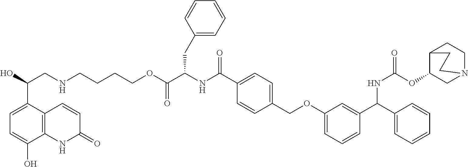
C1(C(CNCCCCOC(C(NC(C2=CC=C(COC3=CC=CC(C(NC(OC4CN5CCC4CC5)=O)C4=CC=CC=C4)=C3)C=C2)=O)CC2=CC=CC=C2)=O)O)=CC=C(O)C2=C1C=CC(=O)N2
